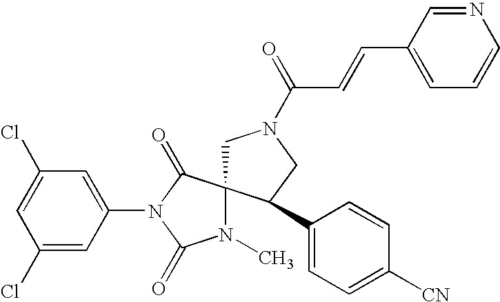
C1=C(Cl)C=C(N2C(=O)N(C)C3(C2=O)CN(C(=O)C=CC2=CC=CN=C2)CC3C2=CC=C([CN])C=C2)C=C1Cl
